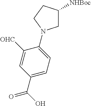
[OHC]C1=CC(C(O)=O)=CC=C1N1CC([NHBoc])CC1
